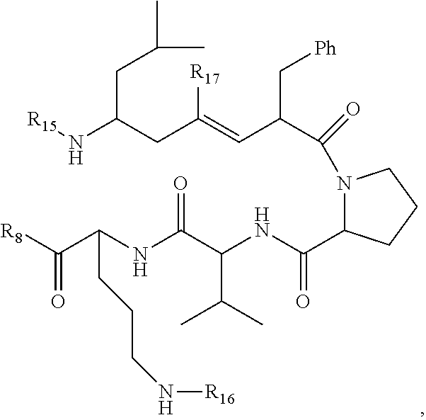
N1(C(C(C=C(CC(N[R15])CC(C)C)[R17])C[Ph])=O)C(C(NC(C(NC(C([R8])=O)CCCN[R16])=O)C(C)C)=O)CCC1
